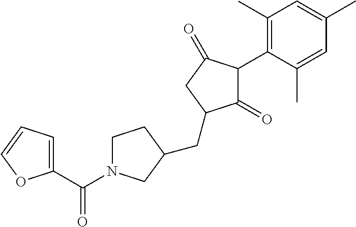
C1(=O)C(C2=C(C)C=C(C)C=C2C)C(=O)CC1CC1CN(C(=O)C2=CC=CO2)CC1
